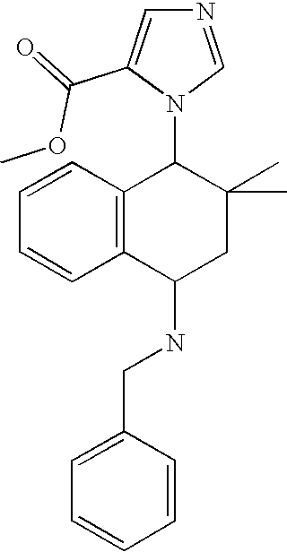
C1=CC2=C(C=C1)C(NCC1=CC=CC=C1)CC(C)(C)C2N1C=NC=C1C(=O)OC
